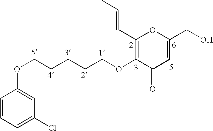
C1=CC=C(Cl)C=C1OCCCCCOC1=C(C=CC)OC(CO)=CC1=O
